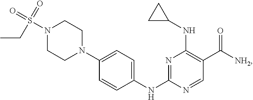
C1(NC2=NC(NC3CC3)=C(C([NH2])=O)C=N2)=CC=C(N2CCN(S(=O)(CC)=O)CC2)C=C1
